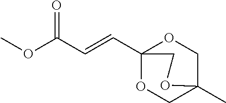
C(=CC(OC)=O)C12OCC(C)(CO1)OC2
